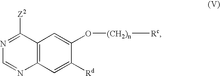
N1=C([Z2])C2=C(N=C1)C=C([Rd])C(O[(CH2)n][Rc])=C2
